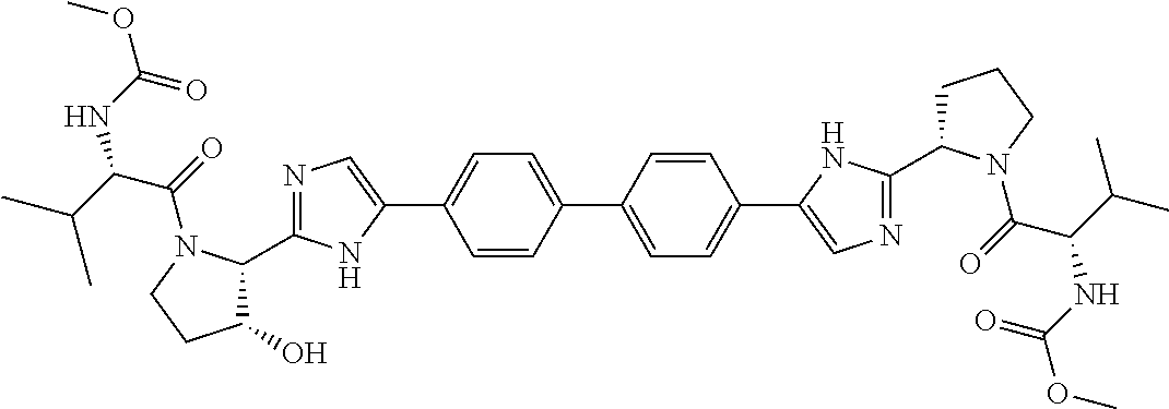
C1=CC(C2=CC=C(C3=CN=C(C4CCCN4C(=O)C(C(C)C)NC(OC)=O)N3)C=C2)=CC=C1C1=CN=C(C2C(O)CCN2C(=O)C(C(C)C)NC(OC)=O)N1
